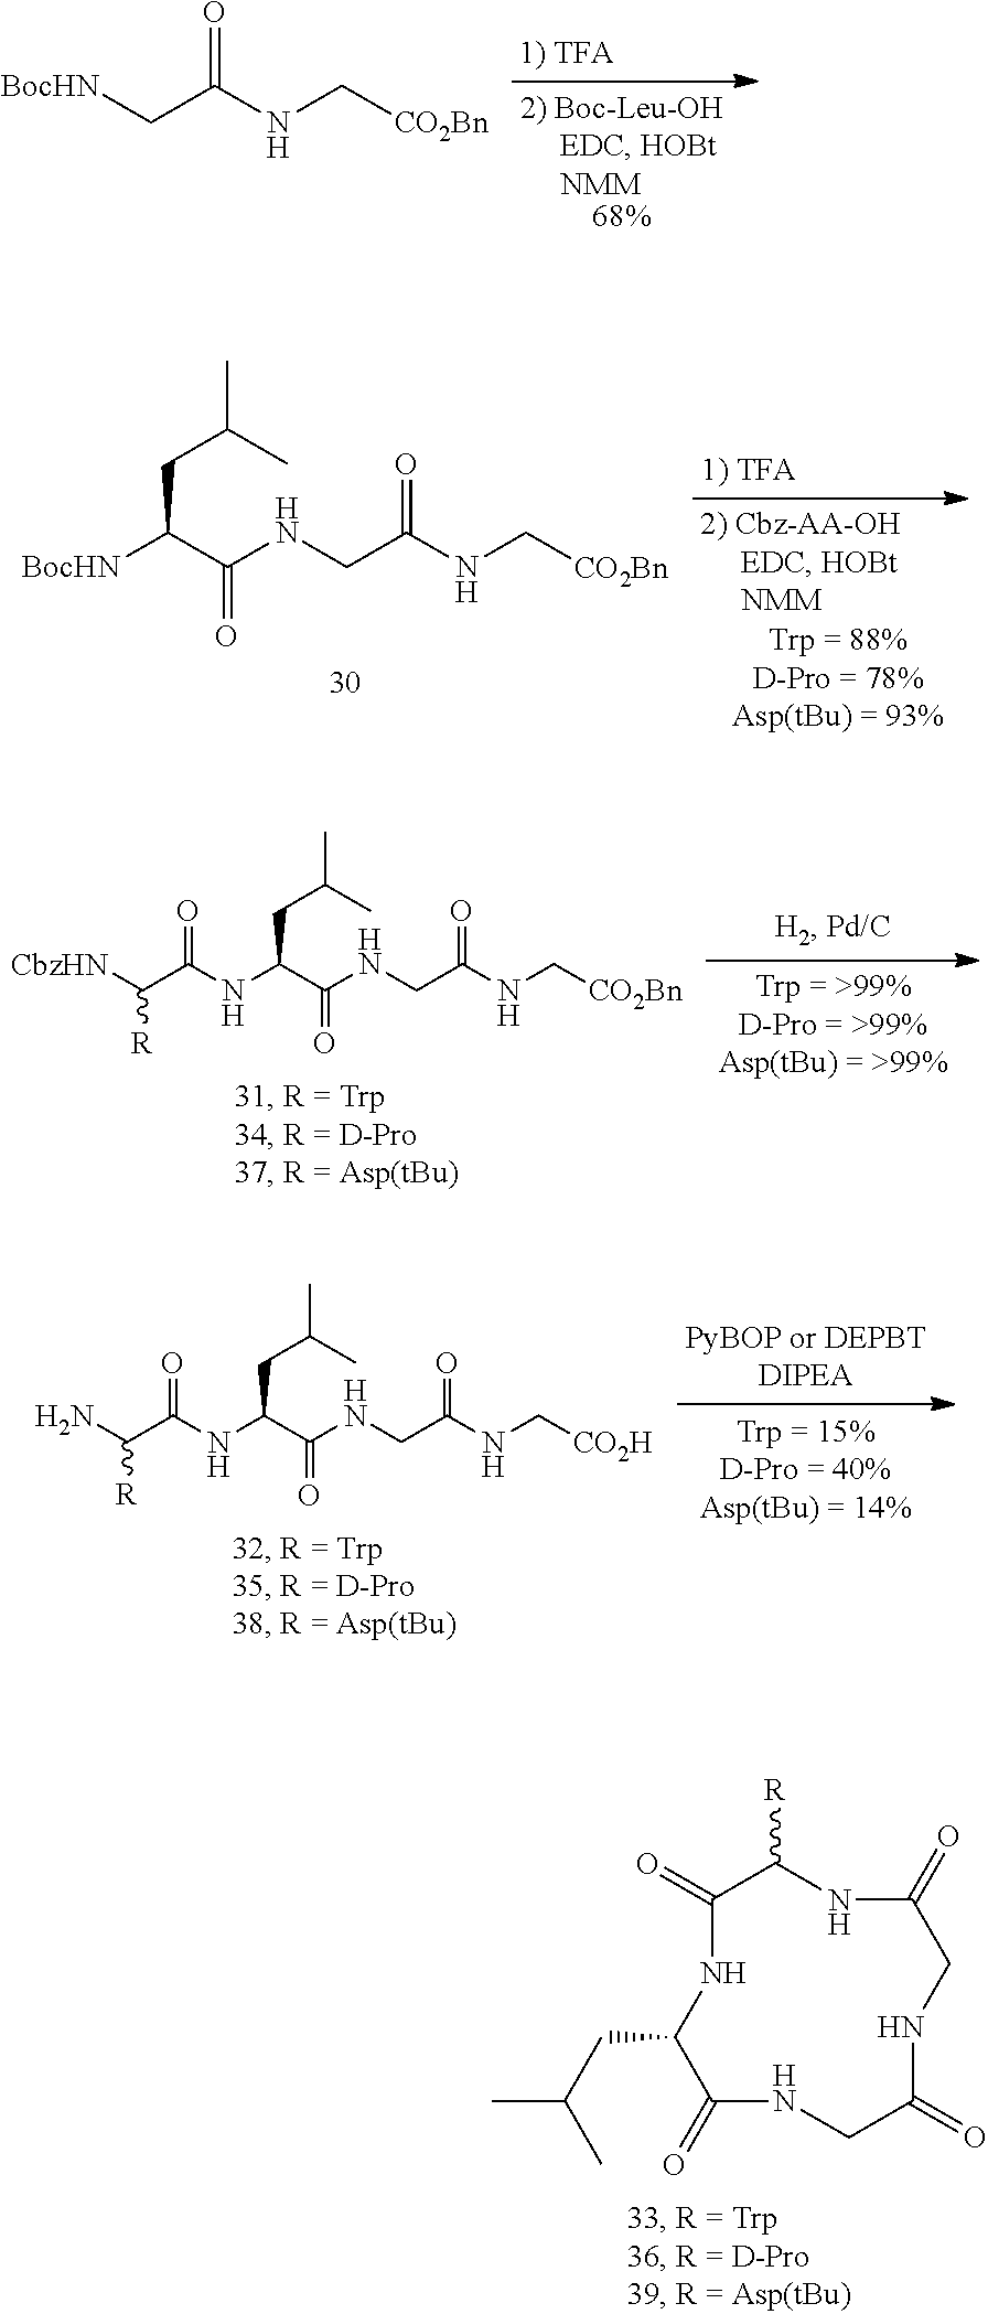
N1C(=O)CNC(=O)CNC(=O)C(CC(C)C)NC(=O)C1[R].[BocHN]CC(NC[CO2Bn])=O.N(CC(NC[CO2Bn])=O)C(C([BocHN])CC(C)C)=O.N(CC(NC[CO2Bn])=O)C(C(NC(C([CbzHN])[R])=O)CC(C)C)=O.N(CC(NC[CO2H])=O)C(C(NC(C(N)[R])=O)CC(C)C)=O
